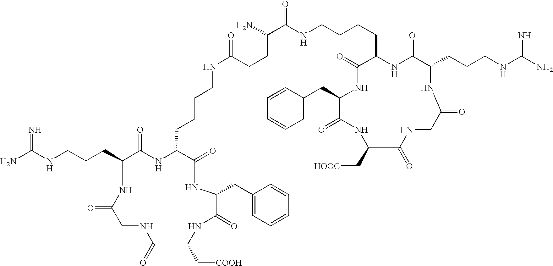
C(C1C(=O)NC(CCCCNC(=O)CCC(C(NCCCCC2NC(=O)C(CCCNC(N)=N)NC(=O)CNC(=O)C(C[HOOC])NC(=O)C(CC3=CC=CC=C3)NC2=O)=O)N)C(=O)NC(CC2=CC=CC=C2)C(=O)NC(C[COOH])C(=O)NCC(=O)N1)CCNC(N)=N
